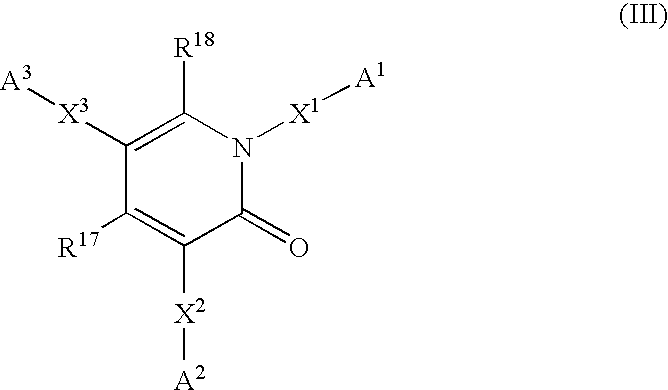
C1([X3][A3])=C([R18])N([X1][A1])C(=O)C([X2][A2])=C1[R17]
